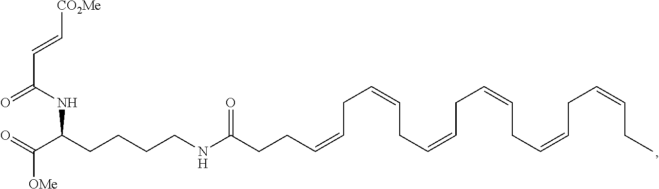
[CO2Me]C=CC(=O)NC(CCCCNC(CCC=CCC=CCC=CCC=CCC=CCC=CCC)=O)C(=O)[OMe]
